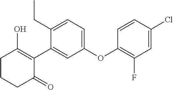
C1CCC(=O)C(C2=CC(OC3=C(F)C=C(Cl)C=C3)=CC=C2CC)=C1O
